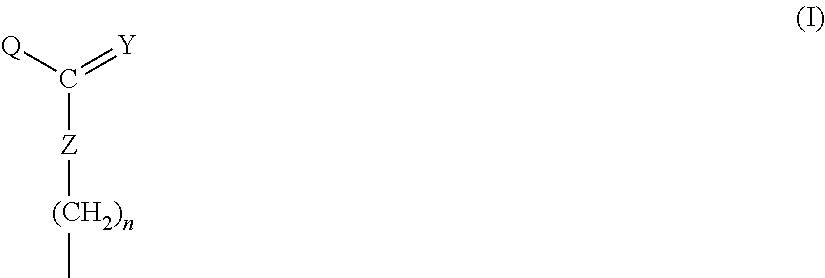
[(CH2)n](C)[Z]C(=[Y])[Q]
